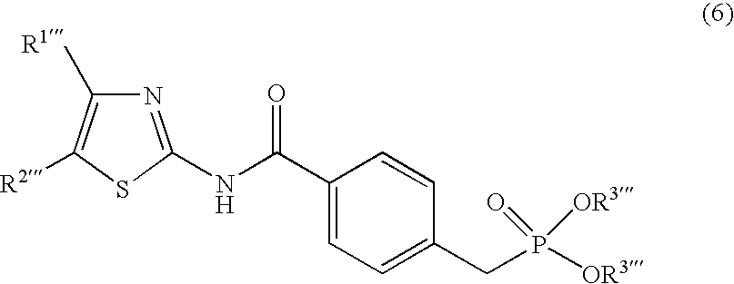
N1=C(NC(C2=CC=C(CP([OR3])(=O)[OR3])C=C2)=O)SC([R2])=C1[R1]
